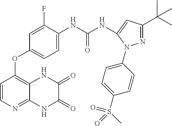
C1=CN=C2C(=C1OC1=CC=C(NC(NC3=CC(C(C)(C)C)=NN3C3=CC=C(S(C)(=O)=O)C=C3)=O)C(F)=C1)NC(=O)C(=O)N2
